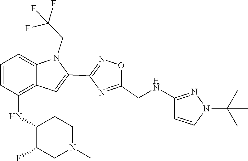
C12=C(NC3C(F)CN(C)CC3)C=CC=C1N(CC(F)(F)F)C(C1=NOC(CNC3=NN(C(C)(C)C)C=C3)=N1)=C2
